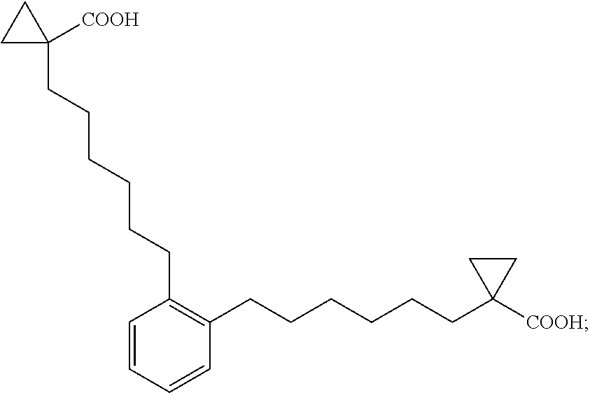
C1(CCCCCCC2([COOH])CC2)=C(CCCCCCC2([COOH])CC2)C=CC=C1
